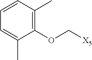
C1(OC[X5])=C(C)C=CC=C1C
